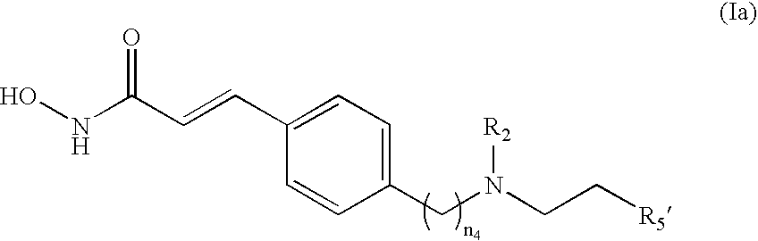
ONC(C=CC1=CC=C(CN(CC[R5])[R2])C=C1)=O
